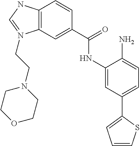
C12=C(NC=N1CCN1CCOCC1)C=CC(C(=O)NC1=CC(C3=CC=CS3)=CC=C1N)=C2
